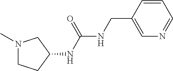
N1(C)CCC(NC(NCC2=CN=CC=C2)=O)C1
